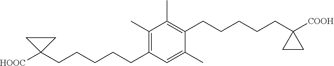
C1(C)=C(CCCCCC2([COOH])CC2)C(C)=CC(CCCCCC2([HOOC])CC2)=C1C
